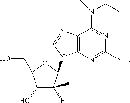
C12=C(N=C(N)N=C1N(C)CC)N(C1C(F)(C)C(O)C(CO)O1)C=N2
